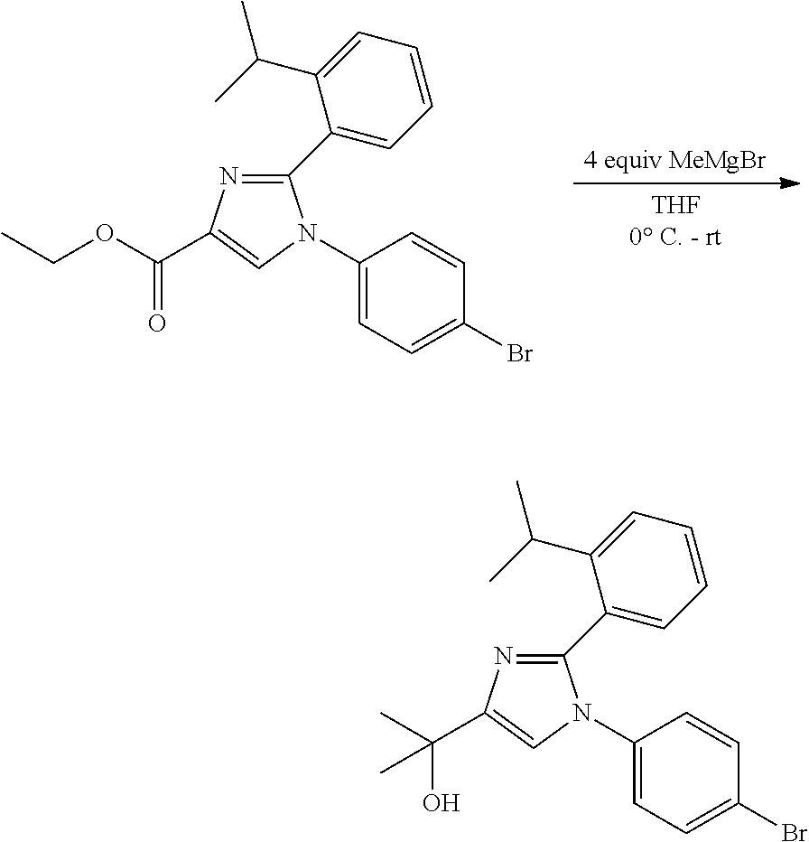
C1(C2=CC=CC=C2C(C)C)=NC(C(OCC)=O)=CN1C1=CC=C(Br)C=C1.C1(C2=CC=CC=C2C(C)C)=NC(C(C)(O)C)=CN1C1=CC=C(Br)C=C1
